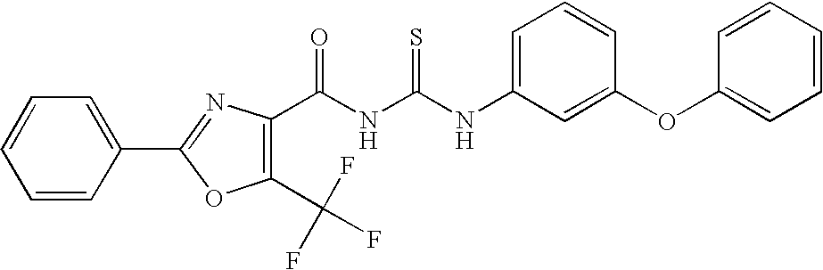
C(NC(NC1=CC=CC(OC2=CC=CC=C2)=C1)=S)(=O)C1=C(C(F)(F)F)OC(C2=CC=CC=C2)=N1
